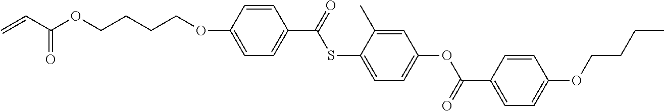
C=CC(OCCCCOC1=CC=C(C(=O)SC2=CC=C(OC(=O)C3=CC=C(OCCCC)C=C3)C=C2C)C=C1)=O
